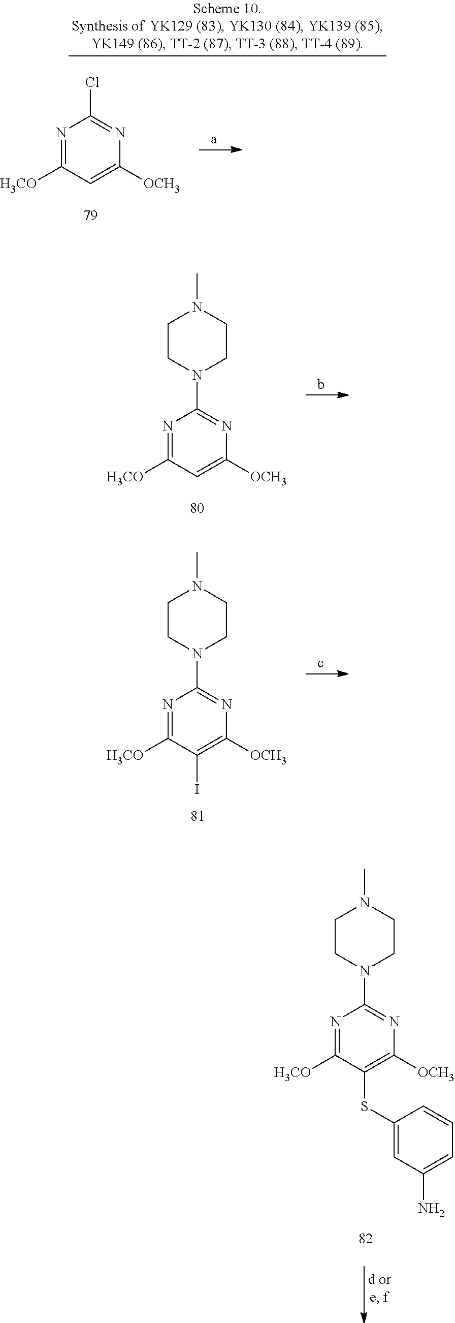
N1=C([H3CO])C=C([OCH3])N=C1N1CCN(C)CC1.N1=C([H3CO])C(I)=C([OCH3])N=C1N1CCN(C)CC1.N1=C([H3CO])C=C([OCH3])N=C1Cl.N1=C([H3CO])C(SC2=CC(N)=CC=C2)=C([OCH3])N=C1N1CCN(C)CC1
